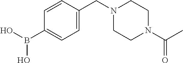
C1=CC(CN2CCN(C(C)=O)CC2)=CC=C1B(O)O
